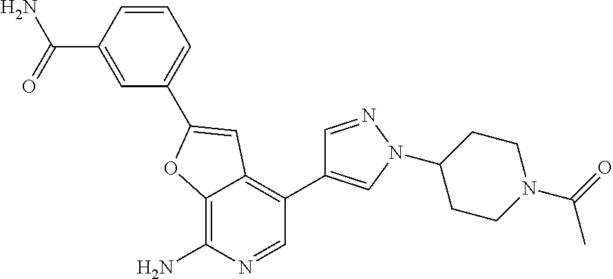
C12=C(N)N=CC(C3=CN(C4CCN(C(C)=O)CC4)N=C3)=C1C=C(C1=CC=CC(C(N)=O)=C1)O2
